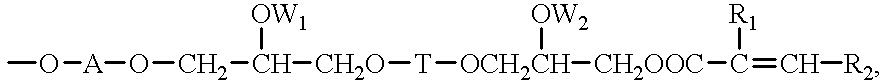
CO[A]OCC([CH2O][T][OCH2CH]([CH2OOC]C(=C[R2])[R1])[OW2])[OW1]
